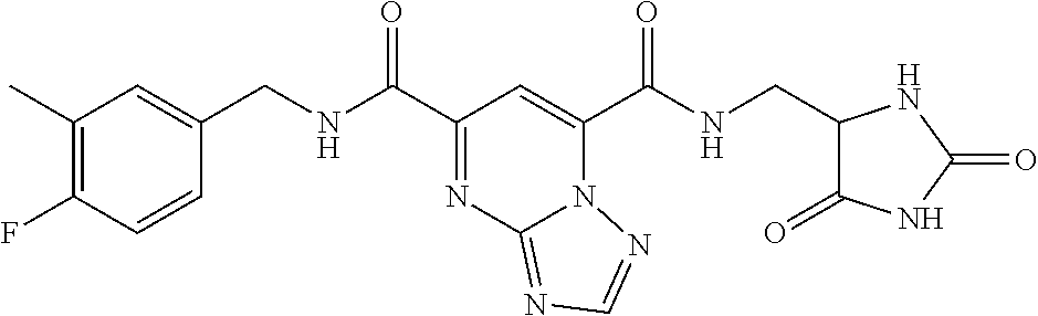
C1(C)=C(F)C=CC(CNC(C2=NC3=NC=NN3C(C(NCC3C(=O)NC(=O)N3)=O)=C2)=O)=C1
